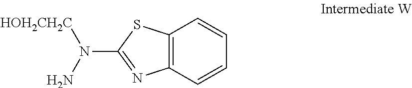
C12=C(C=CC=C1)SC(N(N)[HOH2CH2C])=N2
